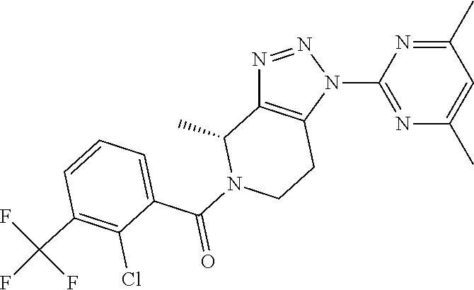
N1=NN(C2=NC(C)=CC(C)=N2)C2=C1C(C)N(C(C1=CC=CC(C(F)(F)F)=C1Cl)=O)CC2
